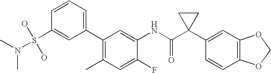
C1(C2=CC=CC(S(O)(O)N(C)C)=C2)=C(C)C=C(F)C(NC(C2(C3=CC4=C(C=C3)OCO4)CC2)=O)=C1
